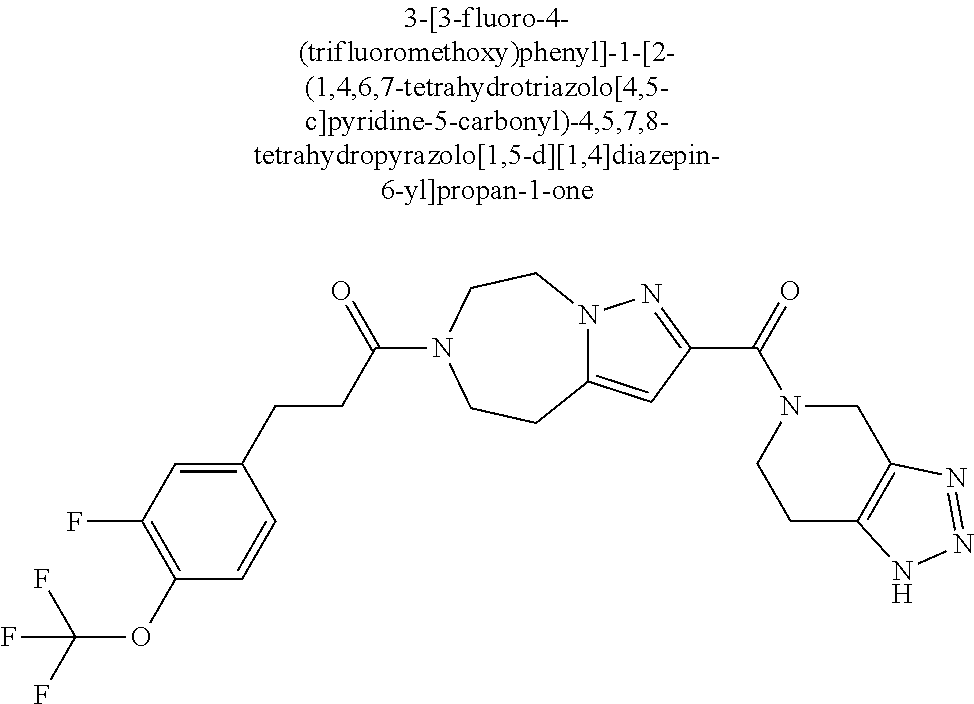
C1(OC(F)(F)F)=C(F)C=C(CCC(=O)N2CCN3C(=CC(C(N4CCC5=C(C4)N=NN5)=O)=N3)CC2)C=C1
